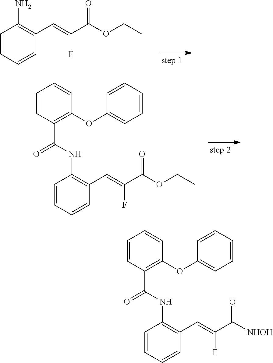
C1=CC=CC(C=C(C(OCC)=O)F)=C1N.C1=CC=CC(C=C(C(OCC)=O)F)=C1NC(C1=C(OC2=CC=CC=C2)C=CC=C1)=O.C1=CC=CC(C=C(C([NHOH])=O)F)=C1NC(C1=C(OC2=CC=CC=C2)C=CC=C1)=O
